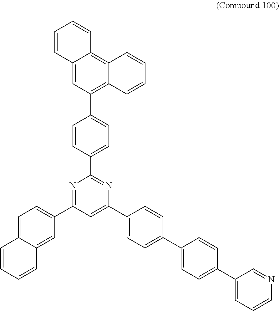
N1=C(C2=CC=C3C(=C2)C=CC=C3)C=C(C2=CC=C(C3=CC=C(C4=CC=CN=C4)C=C3)C=C2)N=C1C1=CC=C(C2=C3C(=C4C(=C2)C=CC=C4)C=CC=C3)C=C1
